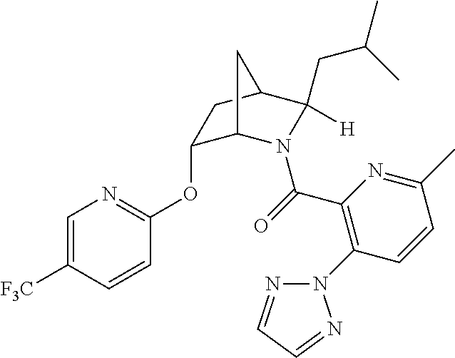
C1=C([F3C])C=CC(OC2C3N(C(=O)C4=C(N5N=CC=N5)C=CC(C)=N4)C([H])(CC(C)C)C(C2)C3)=N1
